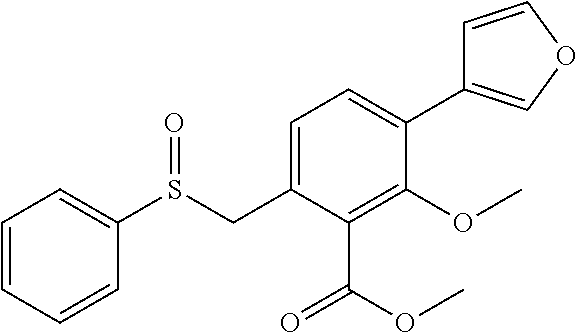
C1=CC=CC(S(CC2=CC=C(C3=COC=C3)C(OC)=C2C(OC)=O)=O)=C1
